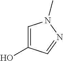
C1=C(O)C=NN1C
